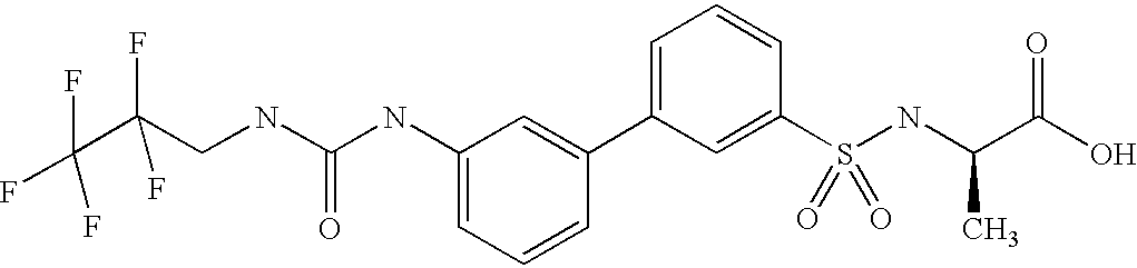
C(CNC(NC1=CC=CC(C2=CC=CC(S(=O)(=O)NC(C)C(O)=O)=C2)=C1)=O)(C(F)(F)F)(F)F
